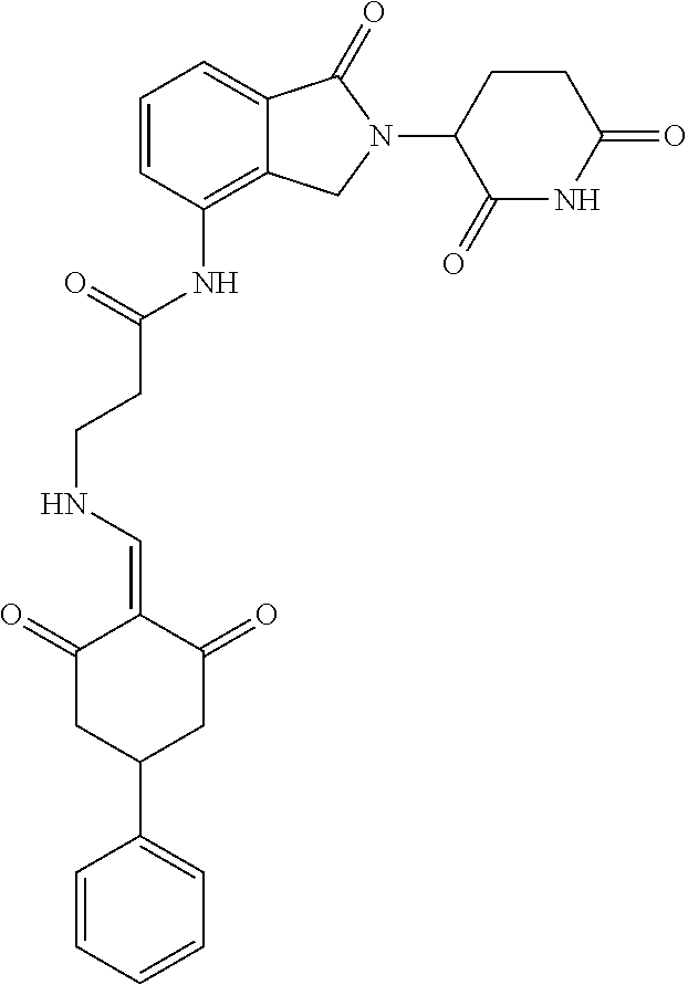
C1=CC(NC(CCNC=C2C(=O)CC(C3=CC=CC=C3)CC2=O)=O)=C2C(=C1)C(=O)N(C1CCC(=O)NC1=O)C2
